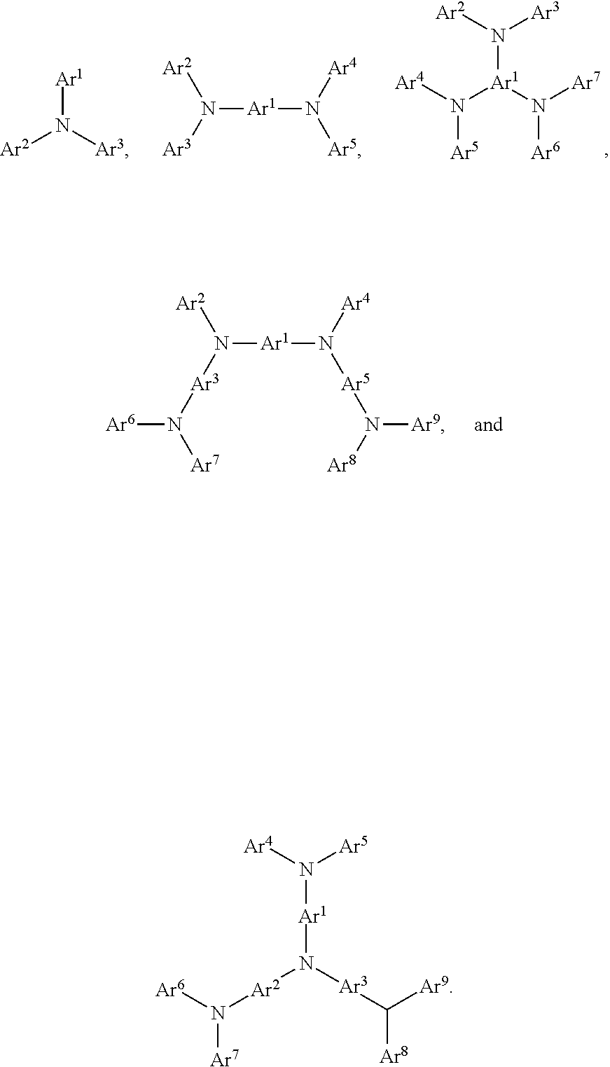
[Ar2]N([Ar3])[Ar1].N([Ar1]N([Ar5])[Ar4])([Ar2])[Ar3].[Ar2]N([Ar3])[Ar1](N([Ar4])[Ar5])N([Ar7])[Ar6].N([Ar1]N([Ar5]N([Ar8])[Ar9])[Ar4])([Ar2])[Ar3]N([Ar7])[Ar6].[Ar4]N([Ar5])[Ar1]N([Ar2]N([Ar7])[Ar6])[Ar3]C([Ar9])[Ar8]
